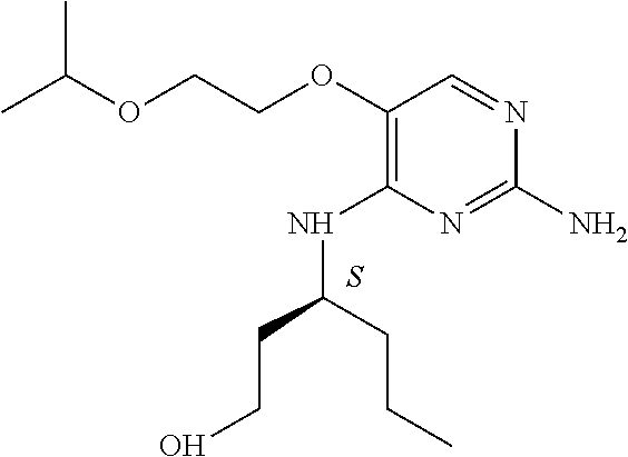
S.C1(N)=NC(NC(CCO)CCC)=C(OCCOC(C)C)C=N1
